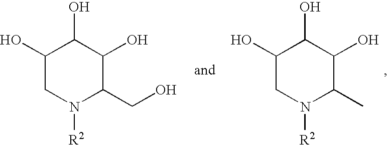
C1(O)CN([R2])C(CO)C(O)C1O.C1(O)CN([R2])C(C)C(O)C1O
